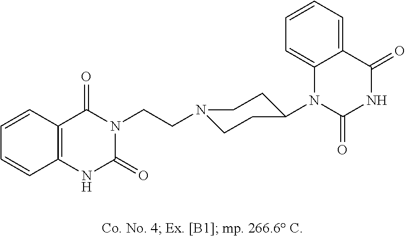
N1(CCN2C(=O)C3=C(NC2=O)C=CC=C3)CCC(N2C(=O)NC(=O)C3=CC=CC=C23)CC1
